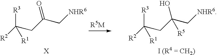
[R2]C(CC(C[NHR6])=O)([R3])[R1].[X].[R2]C(CC(C[NHR6])(O)[R5])([R3])[R1].[I (R4 = CH2)]
